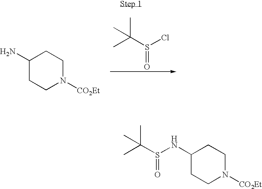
O=S(C(C)(C)C)Cl.C1(N)CCN([CO2Et])CC1.O=S(C(C)(C)C)NC1CCN([CO2Et])CC1
